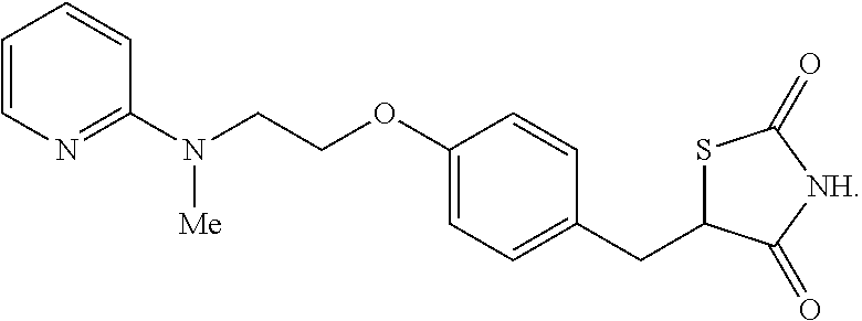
N1=C(N(CCOC2=CC=C(CC3SC(=O)[NH]C3=O)C=C2)[Me])C=CC=C1
